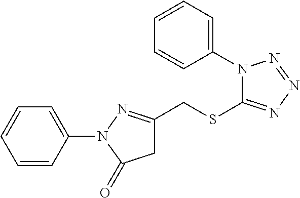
C1C(CSC2=NN=NN2C2=CC=CC=C2)=NN(C2=CC=CC=C2)C1=O
